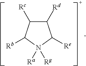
C1([Rd])C([Rc])C([Rb])N([Rg])([Ra])C1[Re]
